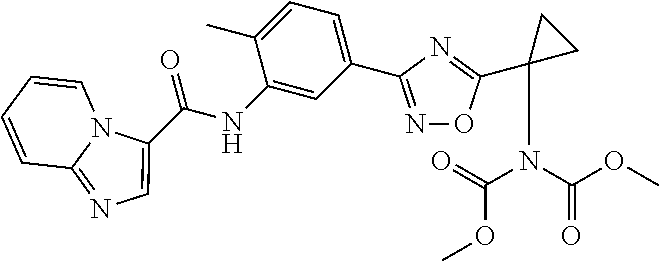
C1=CC=CC2=NC=C(C(NC3=CC(C4=NOC(C5(N(C(OC)=O)C(=O)OC)CC5)=N4)=CC=C3C)=O)N12
